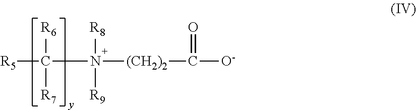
[R5]C(N([(CH2)2]C([O-])=O)([R8])[R9])([R6])[R7]
